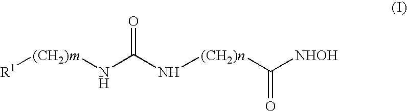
[R1][(CH2)m]NC(N[(CH2)n]C(=O)[NHOH])=O
